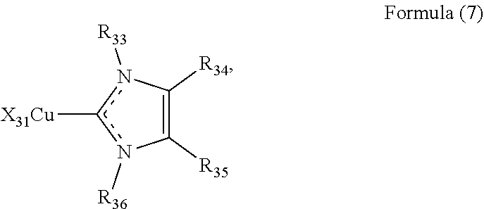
C1([R35])=C([R34])n([R33])c([X31Cu])n1[R36]
